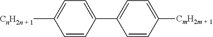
C1=CC(C2=CC=C([CmH2m + 1])C=C2)=CC=C1[CnH2n + 1]
